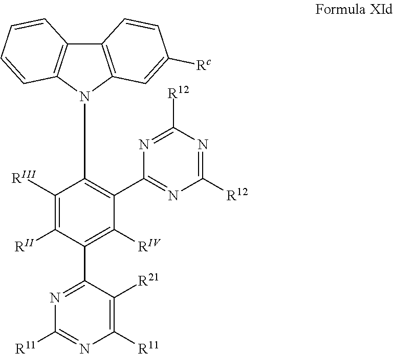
C12=C(N(C3=C(C4=NC([R12])=NC([R12])=N4)C([RIV])=C(C4=NC([R11])=NC([R11])=C4[R21])C([RII])=C3[RIII])C3=C1C=CC([Rc])=C3)C=CC=C2
